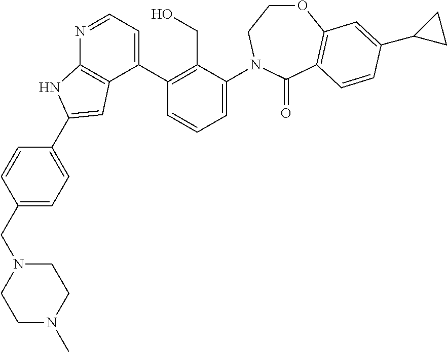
C1(CN2CCN(C)CC2)=CC=C(C2=CC3=C(N=CC=C3C3=C(CO)C(N4CCOC5=C(C4=O)C=CC(C4CC4)=C5)=CC=C3)N2)C=C1
